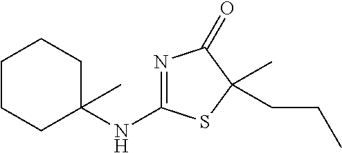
N(C1(C)CCCCC1)C1=NC(=O)C(CCC)(C)S1
